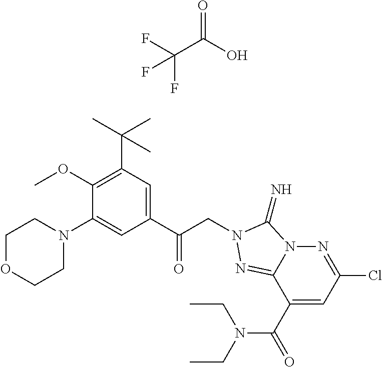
C1=C(C(=O)N(CC)CC)C2=NN(CC(C3=CC(C(C)(C)C)=C(OC)C(N4CCOCC4)=C3)=O)C(=N)N2N=C1Cl.C(C(O)=O)(F)(F)F
